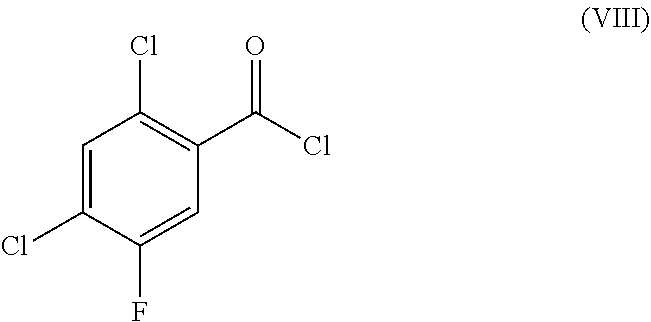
C1=C(Cl)C(F)=CC(C(Cl)=O)=C1Cl
